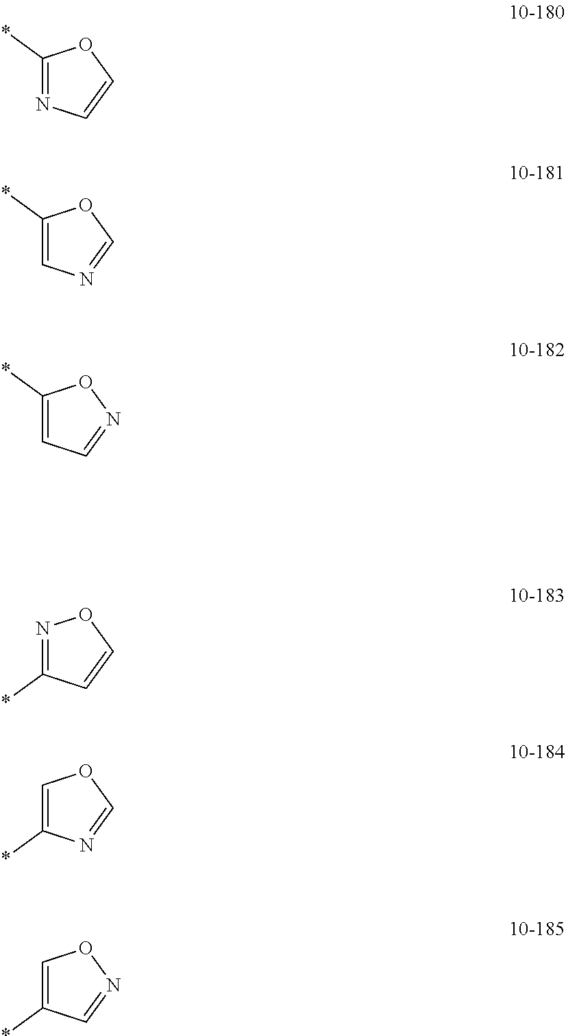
C1(*)=NC=CO1.C1(*)=CN=CO1.C1(*)=CC=NO1.N1=C(*)C=CO1.C1=C(*)N=CO1.C1=C(*)C=NO1
